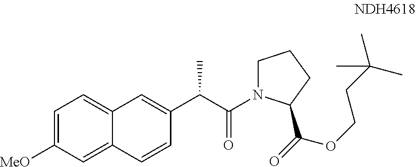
C12=CC=C([MeO])C=C1C=CC(C(C(N1CCCC1C(=O)OCCC(C)(C)C)=O)C)=C2
